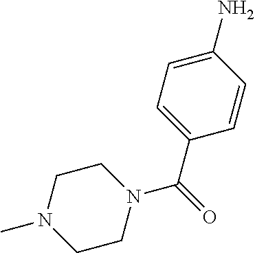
C1=C(C(=O)N2CCN(C)CC2)C=CC(N)=C1
